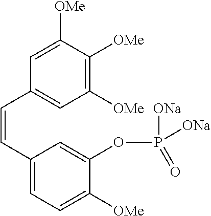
C1([OMe])=C([OMe])C([OMe])=CC(C=CC2=CC=C([OMe])C(OP(=O)([ONa])[ONa])=C2)=C1
